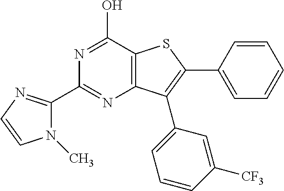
C12=C(C(O)=NC(C3=NC=CN3C)=N1)SC(C1=CC=CC=C1)=C2C1=CC=CC([CF3])=C1
